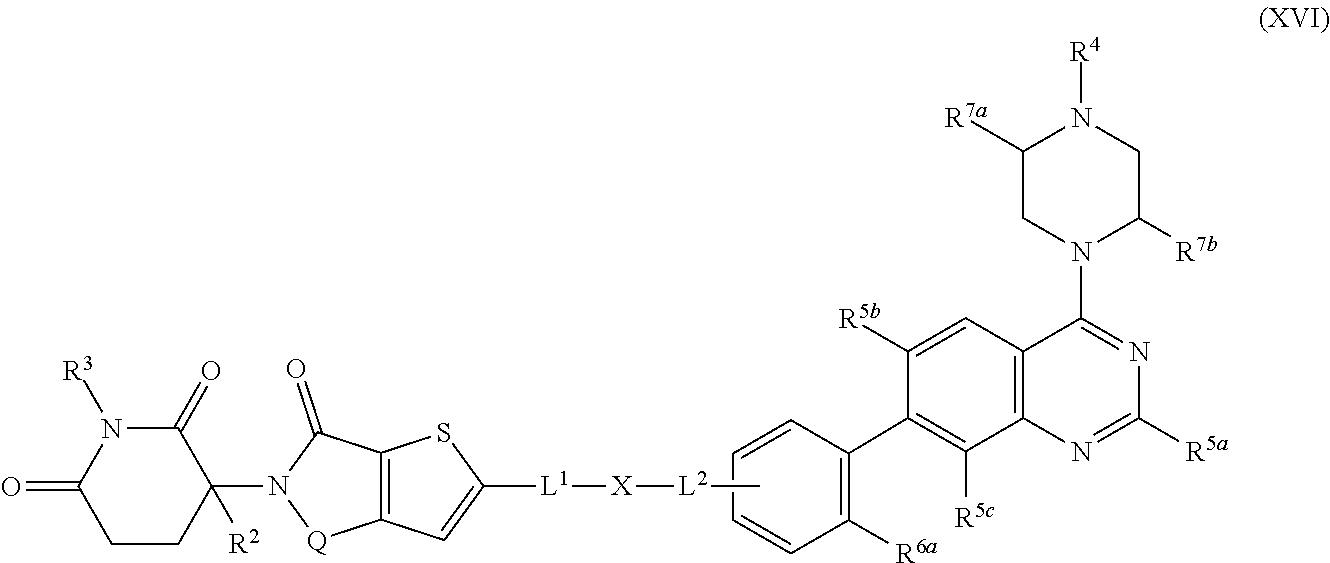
C1([R7a])CN(C2=NC([R5a])=NC3=C2C=C([R5b])C(C2=C([R6a])C=CC=C2)=C3[R5c])C([R7b])CN1[R4].C[L2][X][L1]C1=CC2=C(S1)C(=O)N(C1([R2])C(=O)N([R3])C(=O)CC1)[Q]2
